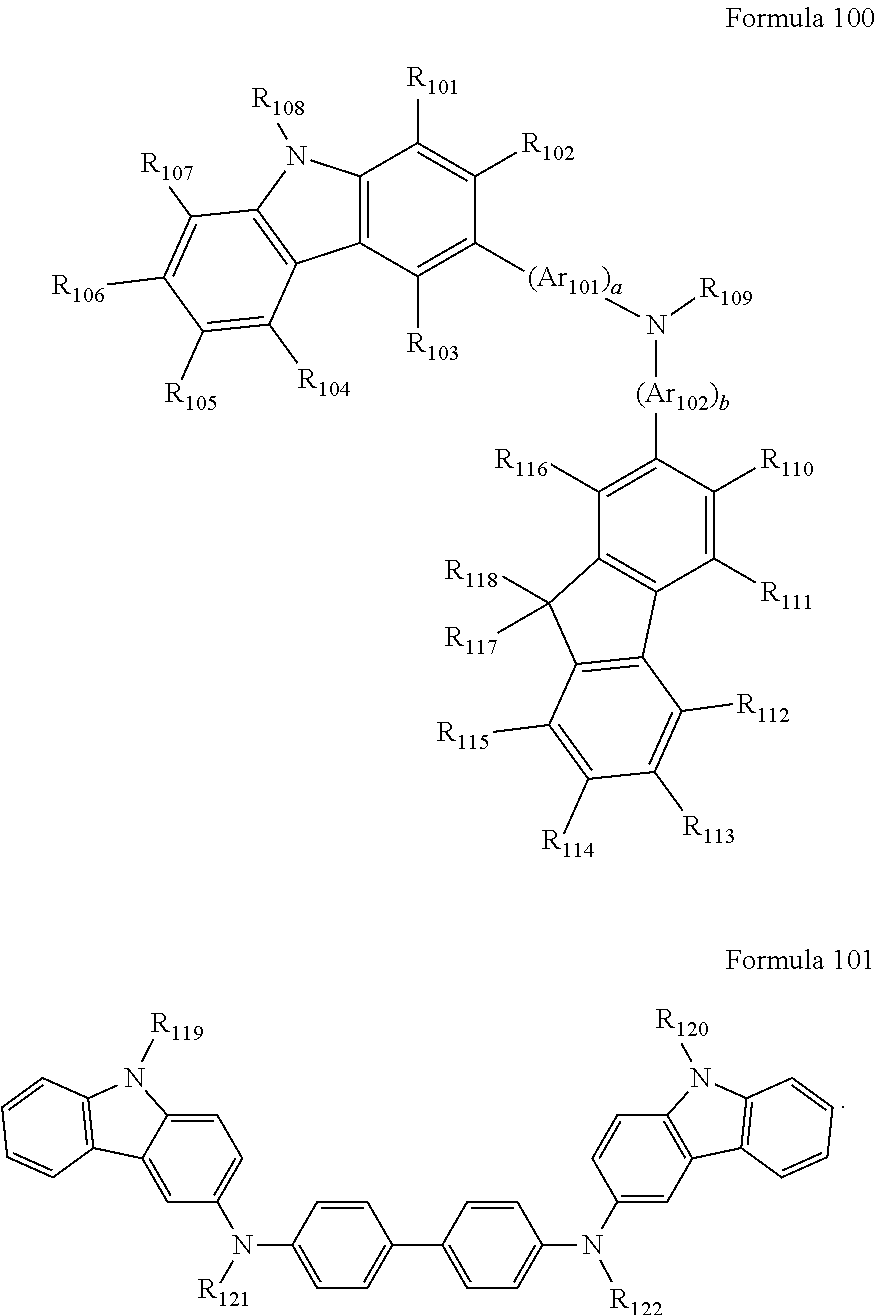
C1=C2C(=CC(N([R121])C3=CC=C(C4=CC=C(N(C5=CC6=C(C=C5)N([R120])C5=C6C=CC=C5)[R122])C=C4)C=C3)=C1)C1=C(N2[R119])C=CC=C1.C12=C(C([R103])=C([(Ar101)a]N([(Ar102)b]C3=C([R116])C4=C(C([R111])=C3[R110])C3=C(C4([R118])[R117])C([R115])=C([R114])C([R113])=C3[R112])[R109])C([R102])=C1[R101])C1=C(N2[R108])C([R107])=C([R106])C([R105])=C1[R104]
